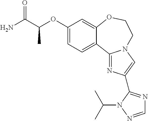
C1(OC(C(N)=O)C)=CC=C2C(=C1)OCCN1C=C(C3=NC=NN3C(C)C)N=C21
